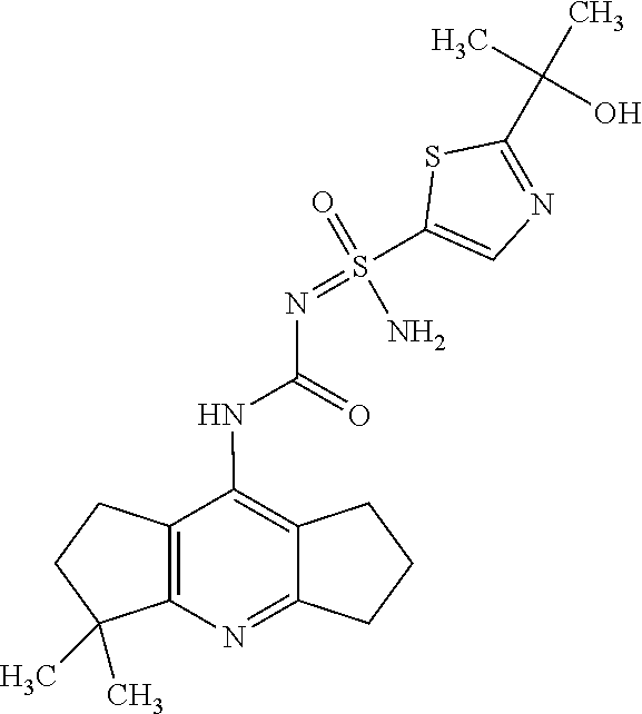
N(C(=O)NC1=C2C(=NC3=C1CCC3(C)C)CCC2)=S(C1=CN=C(C(C)(C)O)S1)(=O)N
